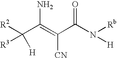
[R2]C(C(=C(C(N([Rb])[H])=O)[CN])N)([R3])[H]
